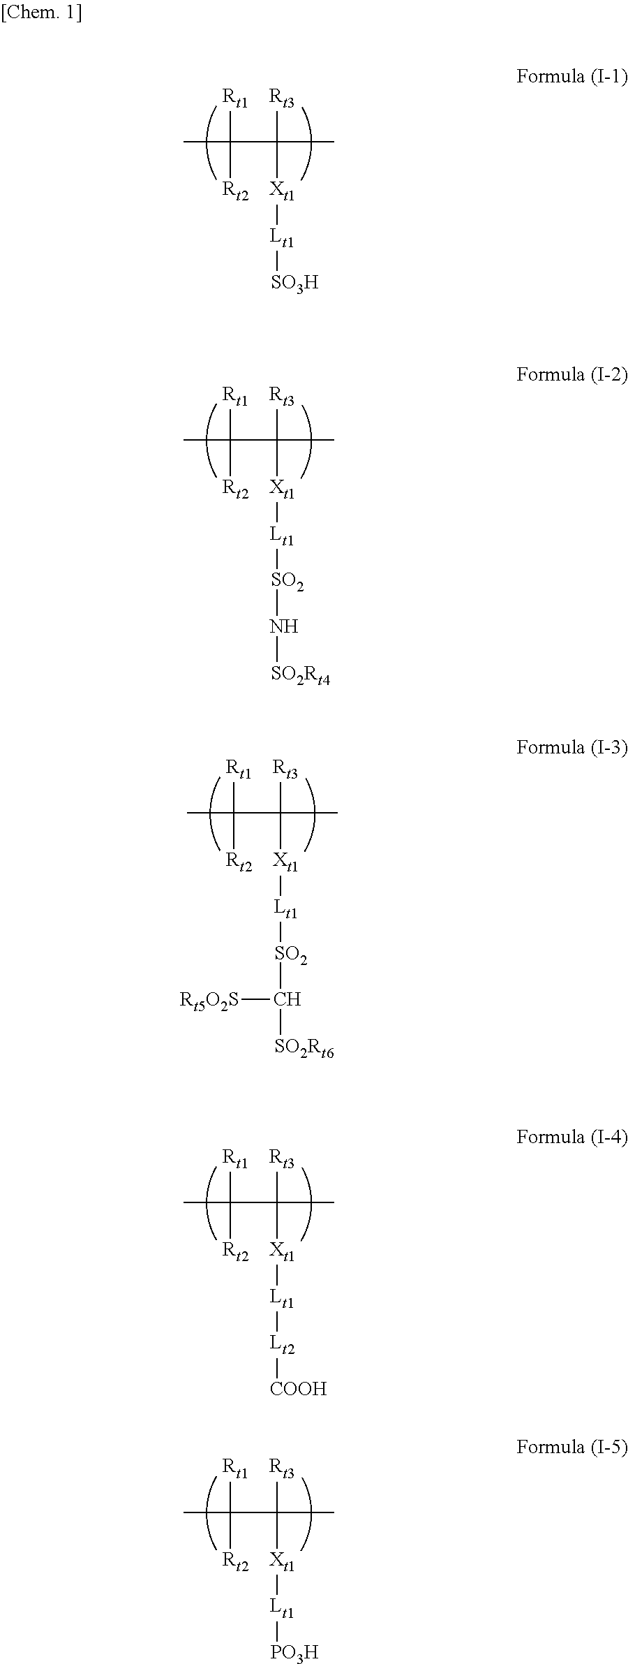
CC([Rt1])([Rt2])C([Rt3])([Xt1][Lt1][SO3H])C.CC([Rt1])([Rt2])C([Rt3])([Xt1][Lt1][SO2]N[SO2Rt4])C.CC([Rt1])([Rt2])C([Rt3])([Xt1][Lt1][SO2]C([SO2Rt6])[Rt5O2S])C.CC([Rt1])([Rt2])C([Rt3])([Xt1][Lt1][Lt2][COOH])C.CC([Rt1])([Rt2])C([Rt3])([Xt1][Lt1][PO3H])C
